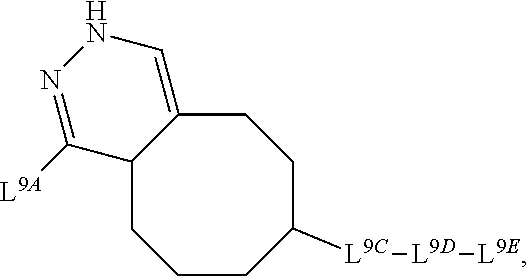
C1C2=CNN=C([L9A])C2CCCC([L9C][L9D][L9E])C1
